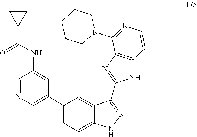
C1=NC=C(C2=CC=C3C(=C2)C(C2=NC4=C(N2)C=CN=C4N2CCCCC2)=NN3)C=C1NC(C1CC1)=O
